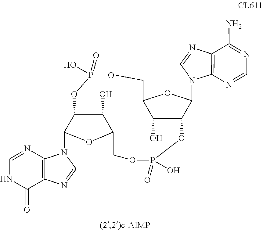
C1=NC2=C(C(=O)N1)N=CN2C1OC2C(O)C1OP(O)(=O)OCC1OC(N3C4=C(N=C3)C(N)=NC=N4)C(C1O)OP(O)(=O)OC2
